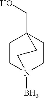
C1CN2(B)CCC1(CO)CC2
